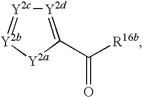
[Y2d]1=C(C([R16b])=O)[Y2a][Y2b]=[Y2c]1
